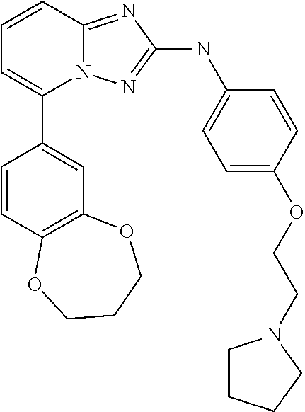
C1=CC2=NC(NC3=CC=C(OCCN4CCCC4)C=C3)=NN2C(C2=CC3=C(C=C2)OCCCO3)=C1
